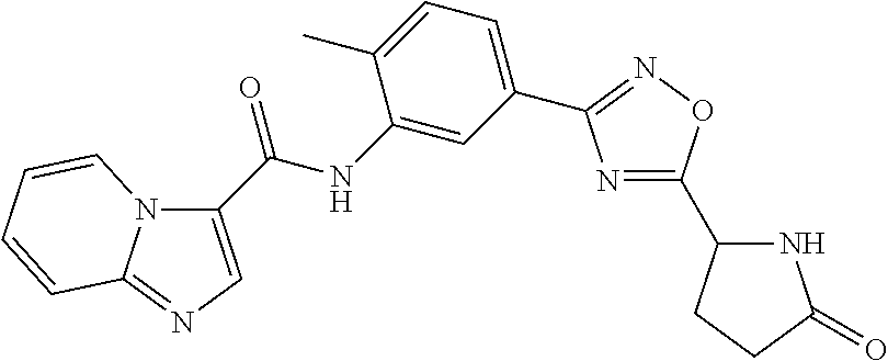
C1(C(NC2=CC(C3=NOC(C4NC(=O)CC4)=N3)=CC=C2C)=O)=CN=C2N1C=CC=C2
